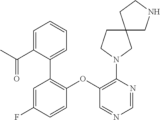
C1=NC(N2CC3(CC2)CCNC3)=C(OC2=C(C3=CC=CC=C3C(=O)C)C=C(F)C=C2)C=N1
